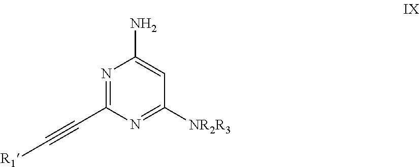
N1=C(C#C[R1])N=C([NR2R3])C=C1N
